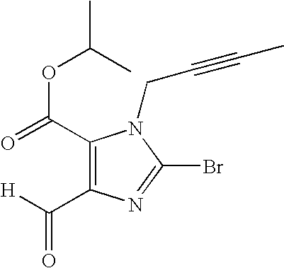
C1(C(=O)OC(C)C)=C(C([H])=O)N=C(Br)N1CC#CC
